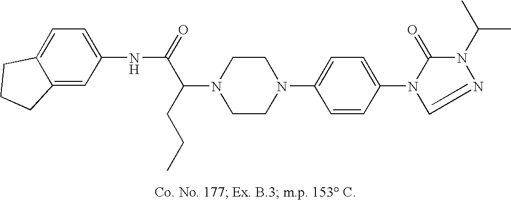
N1(C(C(=O)NC2=CC=C3C(=C2)CCC3)CCC)CCN(C2=CC=C(N3C(=O)N(C(C)C)N=C3)C=C2)CC1
